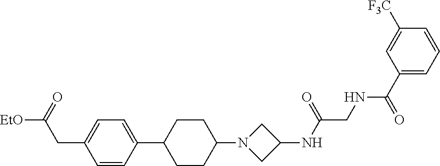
C1=CC(C2CCC(N3CC(NC(CNC(C4=CC=CC([F3C])=C4)=O)=O)C3)CC2)=CC=C1CC(=O)[EtO]
